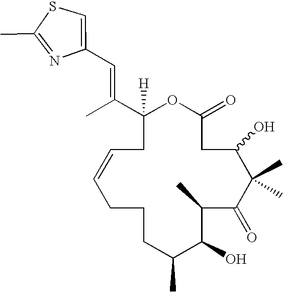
C1([H])(C(C)=CC2=CSC(C)=N2)OC(=O)CC(O)C(C)(C)C(=O)C(C)C(O)C(C)CCCC=CC1
